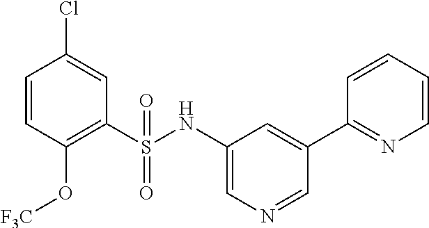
C1=CC(O[F3C])=C(S(NC2=CN=CC(C3=NC=CC=C3)=C2)(=O)=O)C=C1Cl
